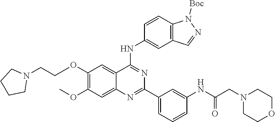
C1(OCCN2CCCC2)=C(OC)C=C2C(=C1)C(NC1=CC3=C(C=C1)N([Boc])N=C3)=NC(C1=CC=CC(NC(CN3CCOCC3)=O)=C1)=N2
